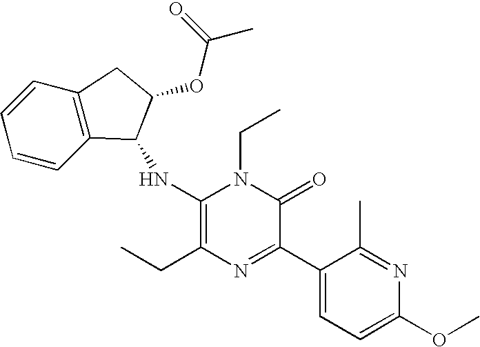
C1(NC2C3=C(C=CC=C3)CC2OC(C)=O)=C(CC)N=C(C2=CC=C(OC)N=C2C)C(=O)N1CC
